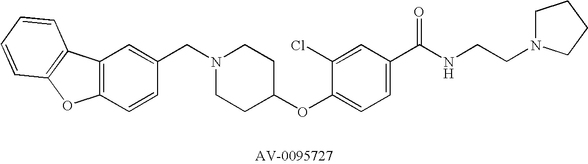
C1(CN2CCC(OC3=CC=C(C(NCCN4CCCC4)=O)C=C3Cl)CC2)=CC2=C(C=C1)OC1=C2C=CC=C1
